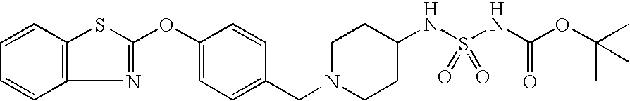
C1=CC2=C(C=C1)N=C(OC1=CC=C(CN3CCC(NS(NC(OC(C)(C)C)=O)(=O)=O)CC3)C=C1)S2
